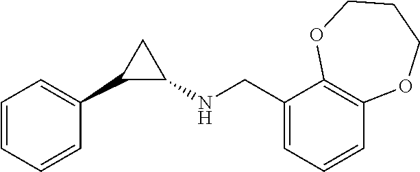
C1=CC=CC(C2C(NCC3=CC=CC4=C3OCCCO4)C2)=C1
